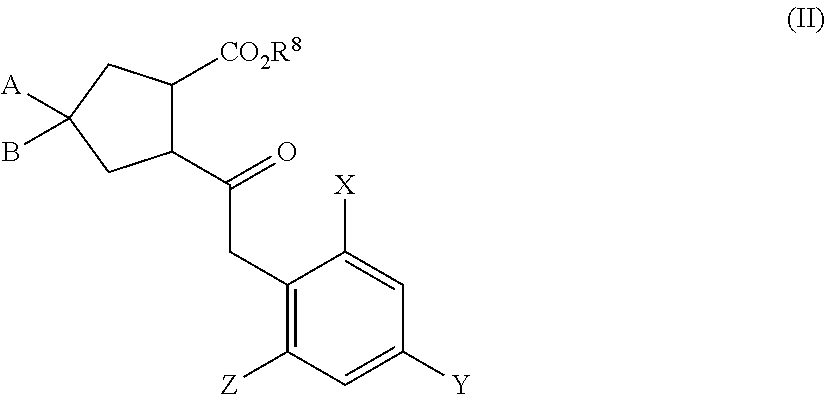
C1(C(=O)CC2=C([Z])C=C([Y])C=C2[X])C([CO2R8])CC([A])(B)C1
